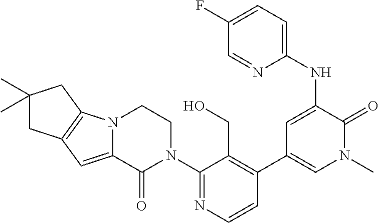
C1=CN=C(N2CCN3C(=CC4=C3CC(C)(C)C4)C2=O)C(CO)=C1C1=CN(C)C(=O)C(NC2=CC=C(F)C=N2)=C1
